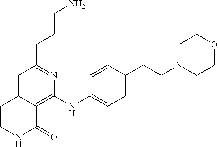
C(CCN)C1=NC(NC2=CC=C(CCN3CCOCC3)C=C2)=C2C(=C1)C=CNC2=O
